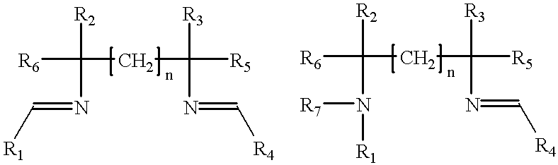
[R6]C(CC([R5])([R3])N=C[R4])([R2])N=C[R1].[R6]C(CC([R5])([R3])N=C[R4])([R2])N([R1])[R7]
